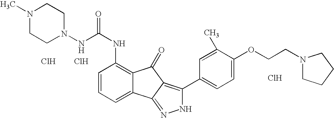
C1=CC=C2C(=C1NC(=O)NN1CCN(C)CC1)C(=O)C1=C(C3=CC=C(OCCN4CCCC4)C(C)=C3)NN=C21.Cl.Cl.Cl
